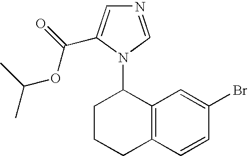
C1CC(N2C=NC=C2C(=O)OC(C)C)C2=C(C1)C=CC(Br)=C2
